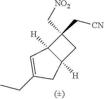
C1(C[NO2])(C[CN])C2([H])C([H])(C1)CC(CC)=C2
